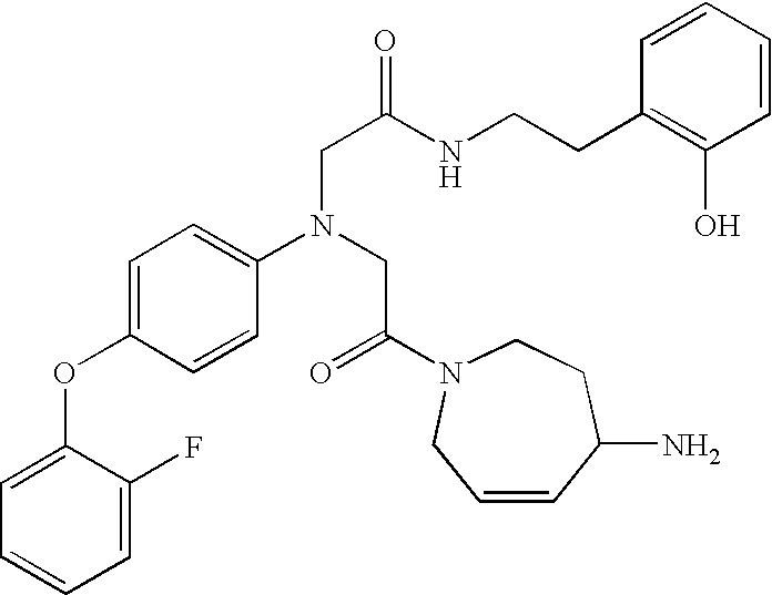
C1=C(OC2=CC=CC=C2F)C=CC(N(CC(=O)N2CCC(N)C=CC2)CC(=O)NCCC2=C(O)C=CC=C2)=C1
